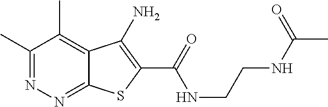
C1(C)=NN=C2C(=C1C)C(N)=C(C(=O)NCCNC(=O)C)S2
